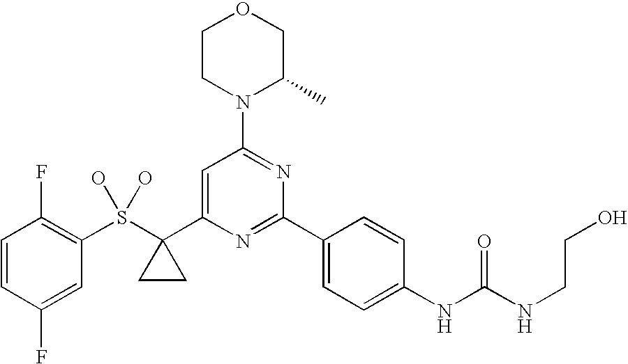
S(C1(C2=CC(N3C(C)COCC3)=NC(C3=CC=C(NC(NCCO)=O)C=C3)=N2)CC1)(O)(O)C1=C(F)C=CC(F)=C1
